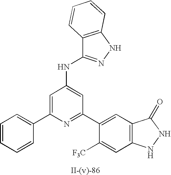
C12=C(NN=C1NC1=CC(C3=CC4=C(C=C3[F3C])NNC4=O)=NC(C3=CC=CC=C3)=C1)C=CC=C2
